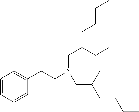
C1=CC=CC(CCN(CC(CCCC)CC)CC(CC)CCCC)=C1
